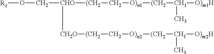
[CHO]([CH2O][(CH2]C[O)n2][(CH2][CH1]([O)m2H])C)(CO[Rz])[(CH2]C[O)n1][(CH2][CH1]([O)m1H])C
